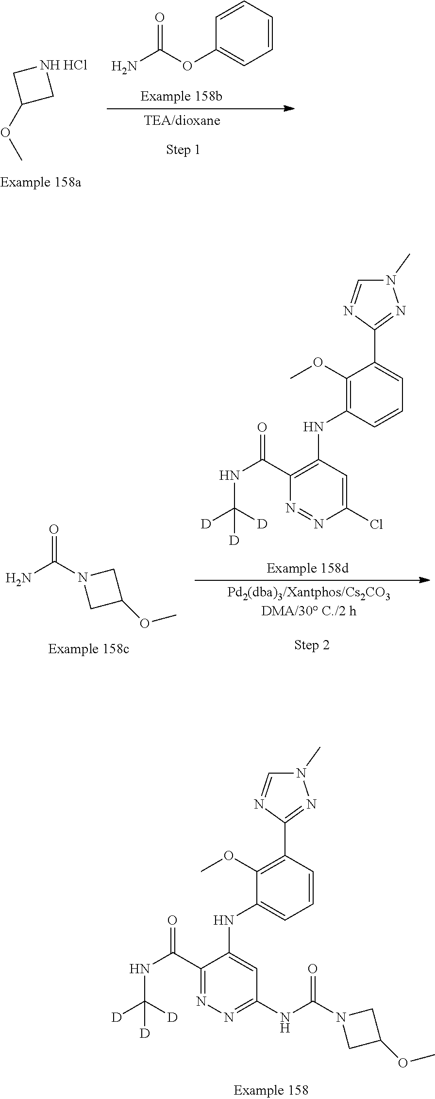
C1(OC)=C(C2=NN(C)C=N2)C=CC=C1NC1=CC(NC(=O)N2CC(OC)C2)=NN=C1C(NC([D])([D])[D])=O.C1(OC)CNC1.Cl.C1=CC=CC=C1OC(N)=O.O=C(N1CC(OC)C1)N.C1(OC)=C(NC2=C(C(NC([D])([D])[D])=O)N=NC(Cl)=C2)C=CC=C1C1=NN(C)C=N1
